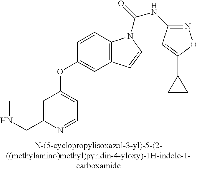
C1=CC2=C(C=C1OC1=CC=NC(CNC)=C1)C=CN2C(=O)NC1=NOC(C2CC2)=C1
